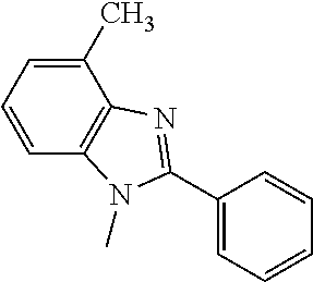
C1(C)=CC=CC2=C1N=C(C1=CC=CC=C1)N2C
